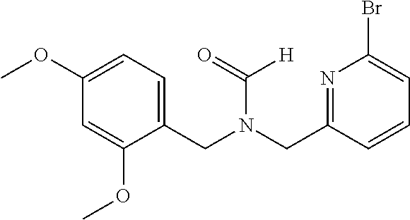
C1(OC)=CC=C(CN(CC2=NC(Br)=CC=C2)C(=O)[H])C(OC)=C1
